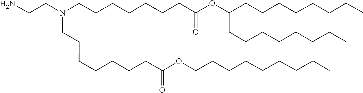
C(CCC)CCCCCOC(CCCCCCCN(CCCCCCCC(OC(CCCCCCCC)CCCCCCCC)=O)CCN)=O
